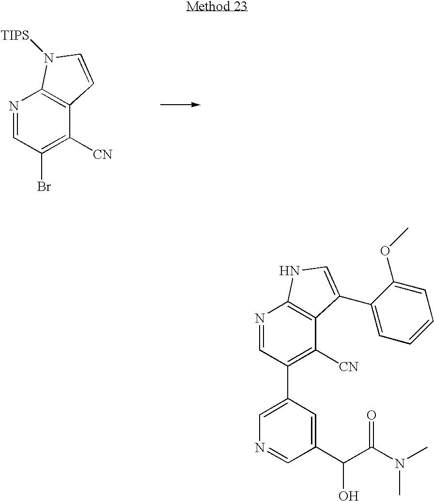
N1=CC(Br)=C([CN])C2=C1N([TIPS])C=C2.N1=CC(C2=CN=CC(C(C(N(C)C)=O)O)=C2)=C([CN])C2=C1NC=C2C1=CC=CC=C1OC
